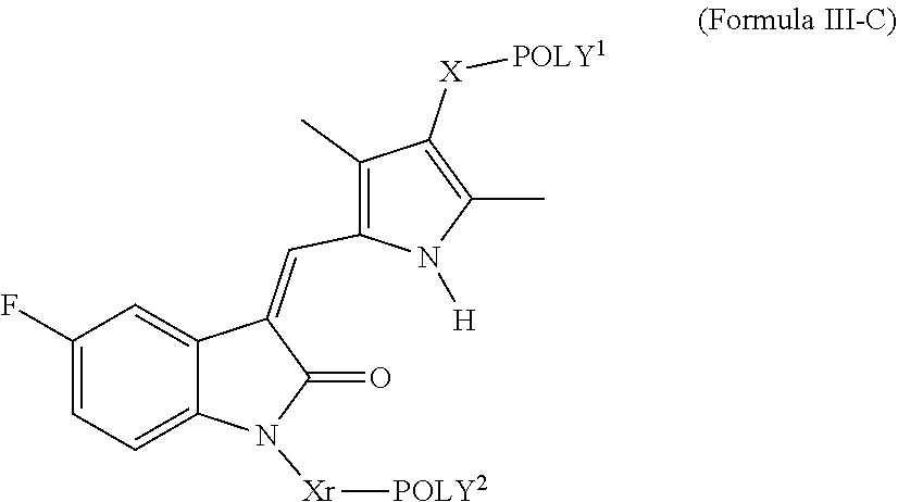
C1(F)=CC=C2C(=C1)C(=CC1=C(C)C([X][POLY1])=C(C)N1[H])C(=O)N2[Xr][POLY2]
